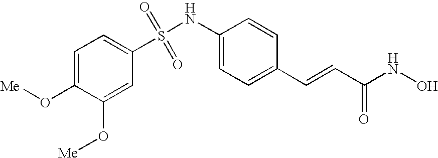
C1=C(NS(C2=CC=C(O[Me])C(O[Me])=C2)(=O)=O)C=CC(C=CC(NO)=O)=C1
